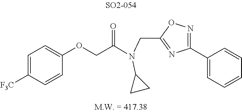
C1(C2=CC=CC=C2)=NOC(CN(C(COC2=CC=C([F3C])C=C2)=O)C2CC2)=N1
